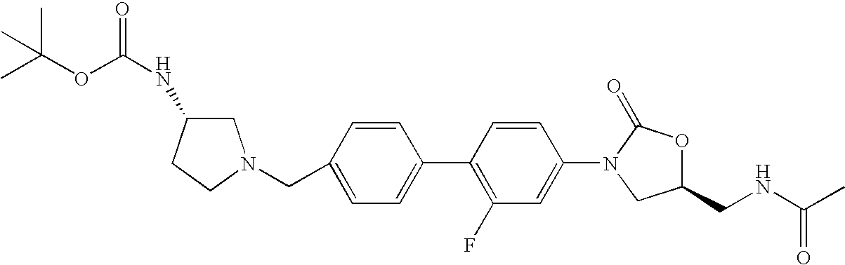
C1(CN2CCC(NC(=O)OC(C)(C)C)C2)=CC=C(C2=C(F)C=C(N3CC(CNC(C)=O)OC3=O)C=C2)C=C1
